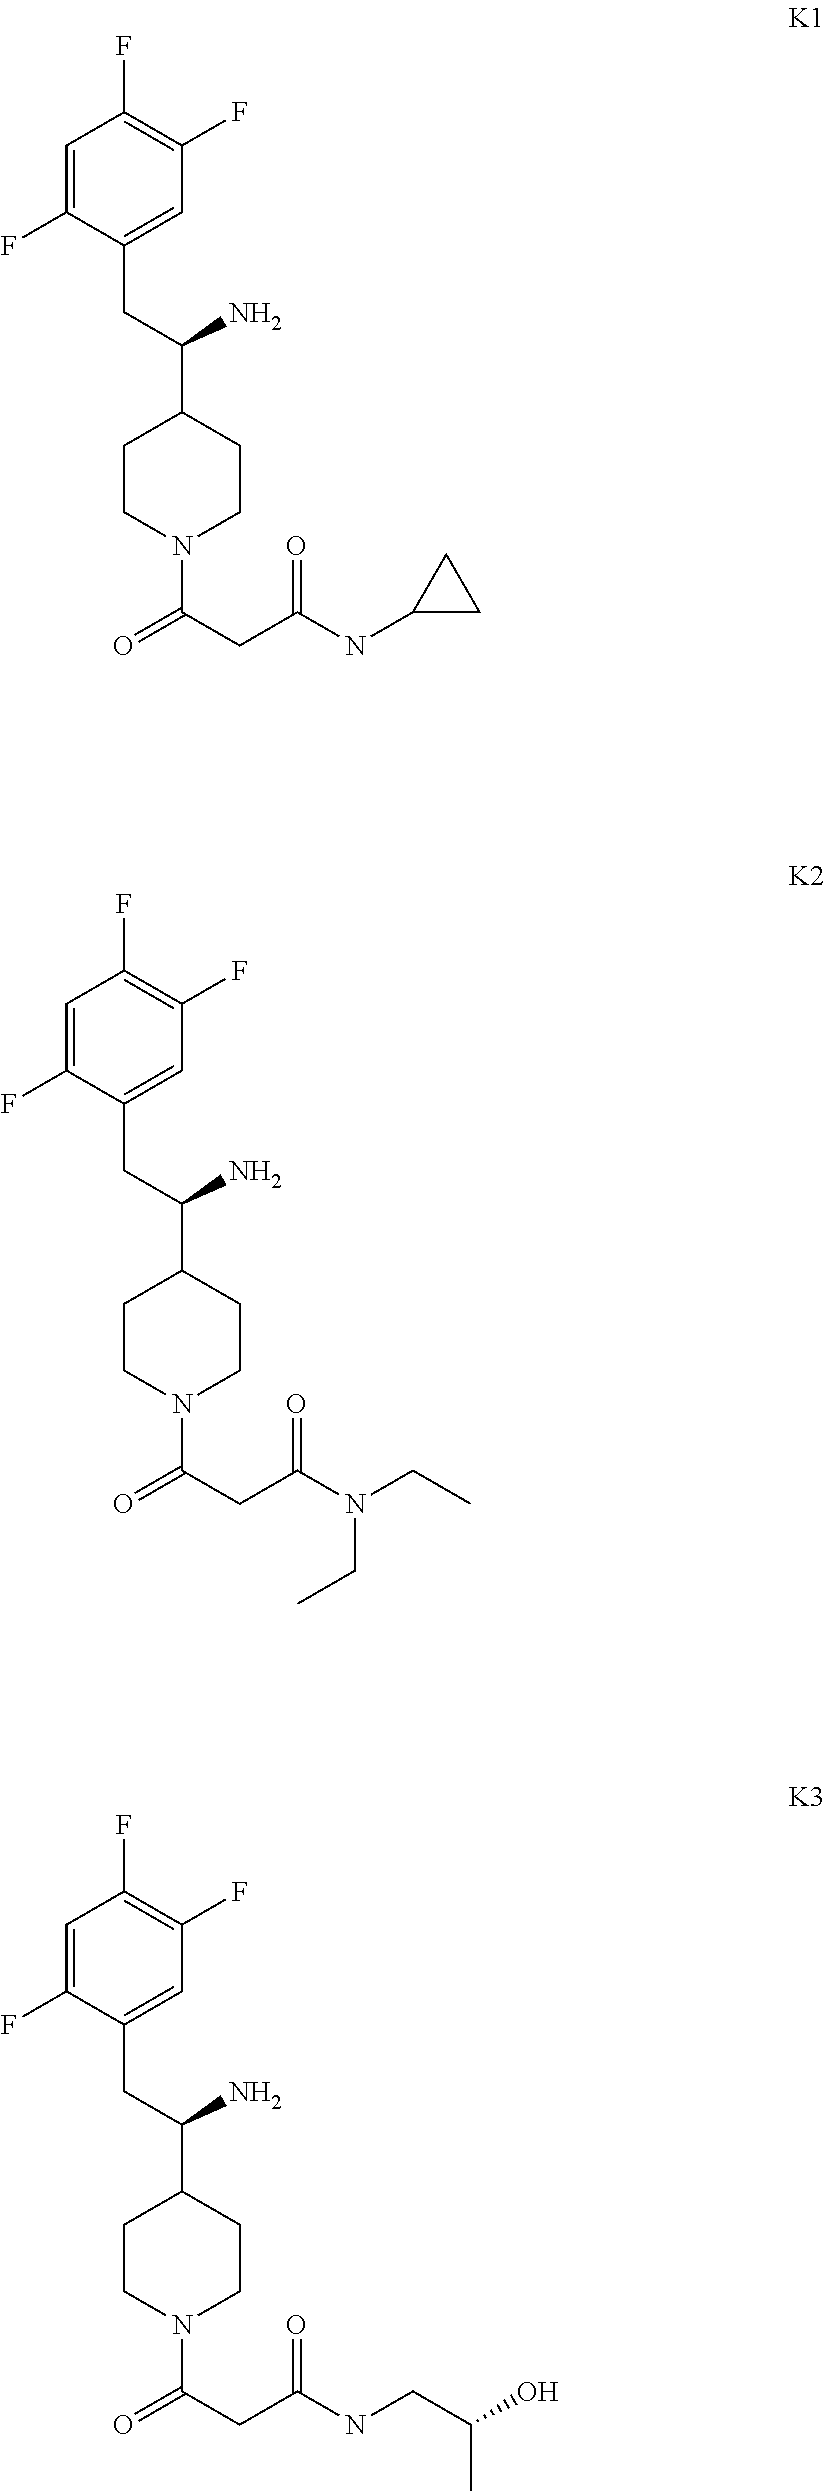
C1=C(F)C(CC(C2CCN(C(=O)CC(NC3CC3)=O)CC2)N)=CC(F)=C1F.C1=C(F)C(CC(C2CCN(C(=O)CC(N(CC)CC)=O)CC2)N)=CC(F)=C1F.C1=C(F)C(CC(C2CCN(C(=O)CC(NCC(O)C)=O)CC2)N)=CC(F)=C1F
